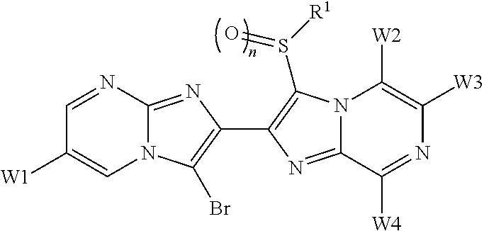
N12C(=NC(C3=C(S([R1])=O)N4C(=N3)C([W4])=NC([W3])=C4[W2])=C1Br)N=CC([W1])=C2
